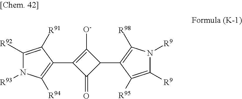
C1([R92])=C([R91])C(C2=C([O-])C(C3=C([R98])N([R9])C([R9])=C3[R95])C2=O)=C([R94])N1[R93]
